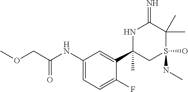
C(OC)C(NC1=CC=C(F)C(C2(C)CS(NC)(O)C(C)(C)C(=N)N2)=C1)=O
